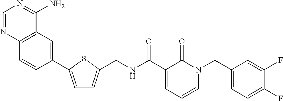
C(NC(C1=CC=CN(CC2=CC=C(F)C(F)=C2)C1=O)=O)C1=CC=C(C2=CC3=C(C=C2)N=CN=C3N)S1
